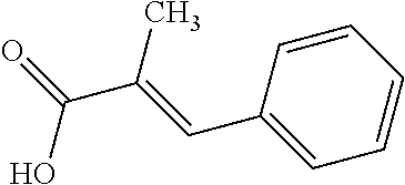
C1=CC=CC=C1C=C(C(=O)O)C
